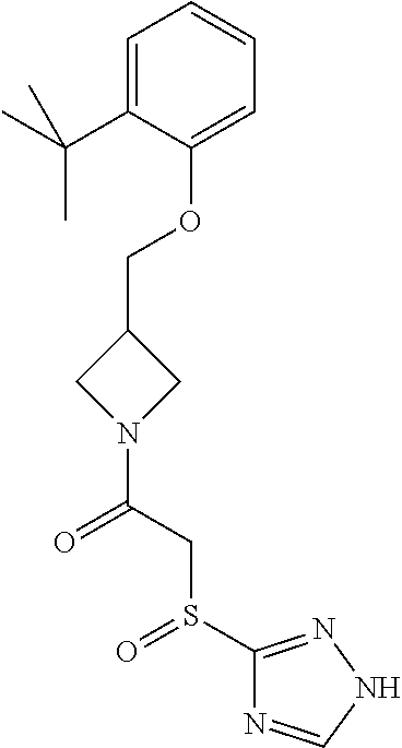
C1=C(C(C)(C)C)C(OCC2CN(C(CS(C3=NNC=N3)=O)=O)C2)=CC=C1
